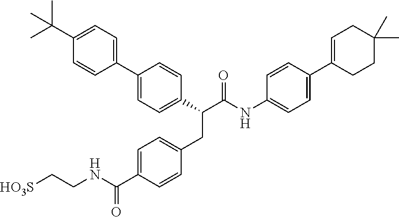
C1(C(C(NC2=CC=C(C3=CCC(C)(C)CC3)C=C2)=O)CC2=CC=C(C(NCC[HO3S])=O)C=C2)=CC=C(C2=CC=C(C(C)(C)C)C=C2)C=C1
